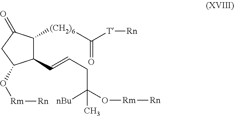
C1(C=CCC([nBu])(O[Rm][Rn])C)C([(CH2)6]C(=O)[T][Rn])C(=O)CC1O[Rm][Rn]
